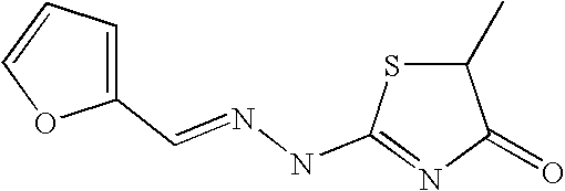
C1=C(C=NNC2=NC(=O)C(C)S2)OC=C1
